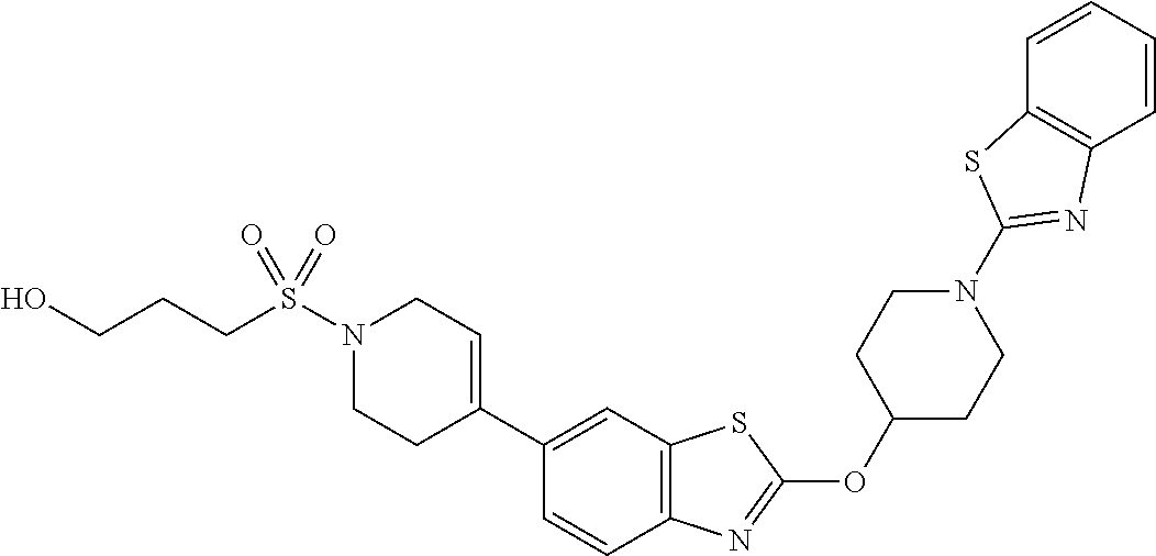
N1(S(=O)(=O)CCCO)CCC(C2=CC3=C(C=C2)N=C(OC2CCN(C4=NC5=C(C=CC=C5)S4)CC2)S3)=CC1
